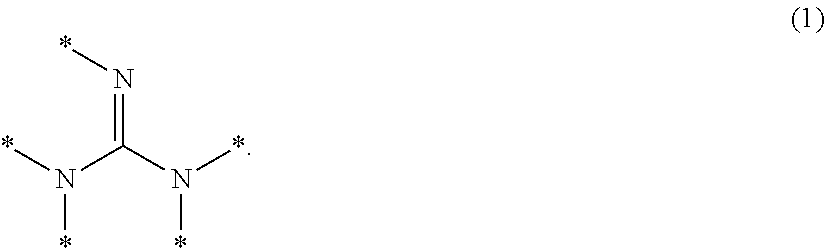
*N(C(=N*)N(*)*)*
